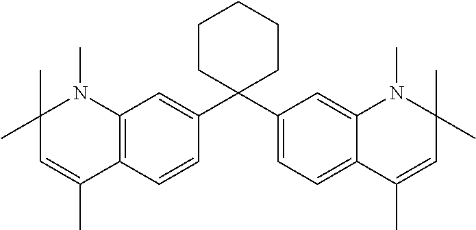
C1=CC2=C(C=C1C1(C3=CC=C4C(=C3)N(C)C(C)(C)C=C4C)CCCCC1)N(C)C(C)(C)C=C2C
